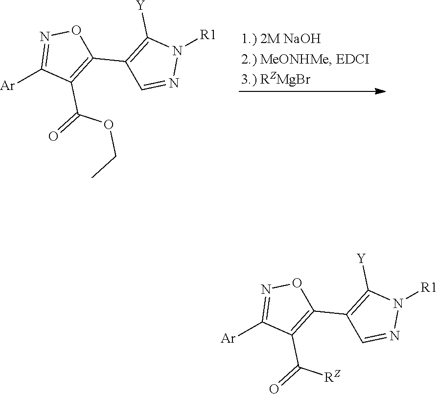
[Ar]C1=NOC(C2=C([Y])N([R1])N=C2)=C1C(OCC)=O.[Ar]C1=NOC(C2=C([Y])N([R1])N=C2)=C1C([RZ])=O
